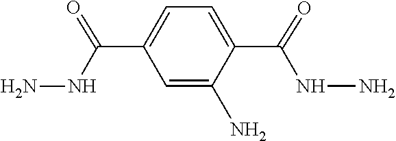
C1(C(NN)=O)=CC=C(C(=O)NN)C(N)=C1
